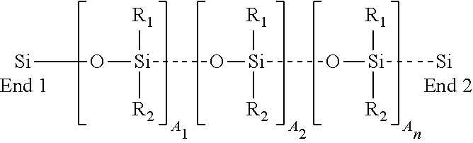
[Si]O[Si](O[Si](O[Si]([Si])([R1])[R2])([R1])[R2])([R1])[R2]
